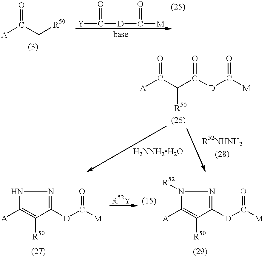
[A]C(C[R50])=O.[Y]C([D]C(=O)[M])=O.[A]C(C(C([D]C([M])=O)=O)[R50])=O.[A]C1=C([R50])C([D]C([M])=O)=NN1.[A]C1=C([R50])C([D]C([M])=O)=NN1[R52]
